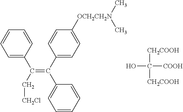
C1=C(C(C[CH2Cl])=C(C2=CC=C([OCH2CH2N](C)C)C=C2)C2=CC=CC=C2)C=CC=C1.OC([CH2COOH])([CH2COOH])[COOH]
